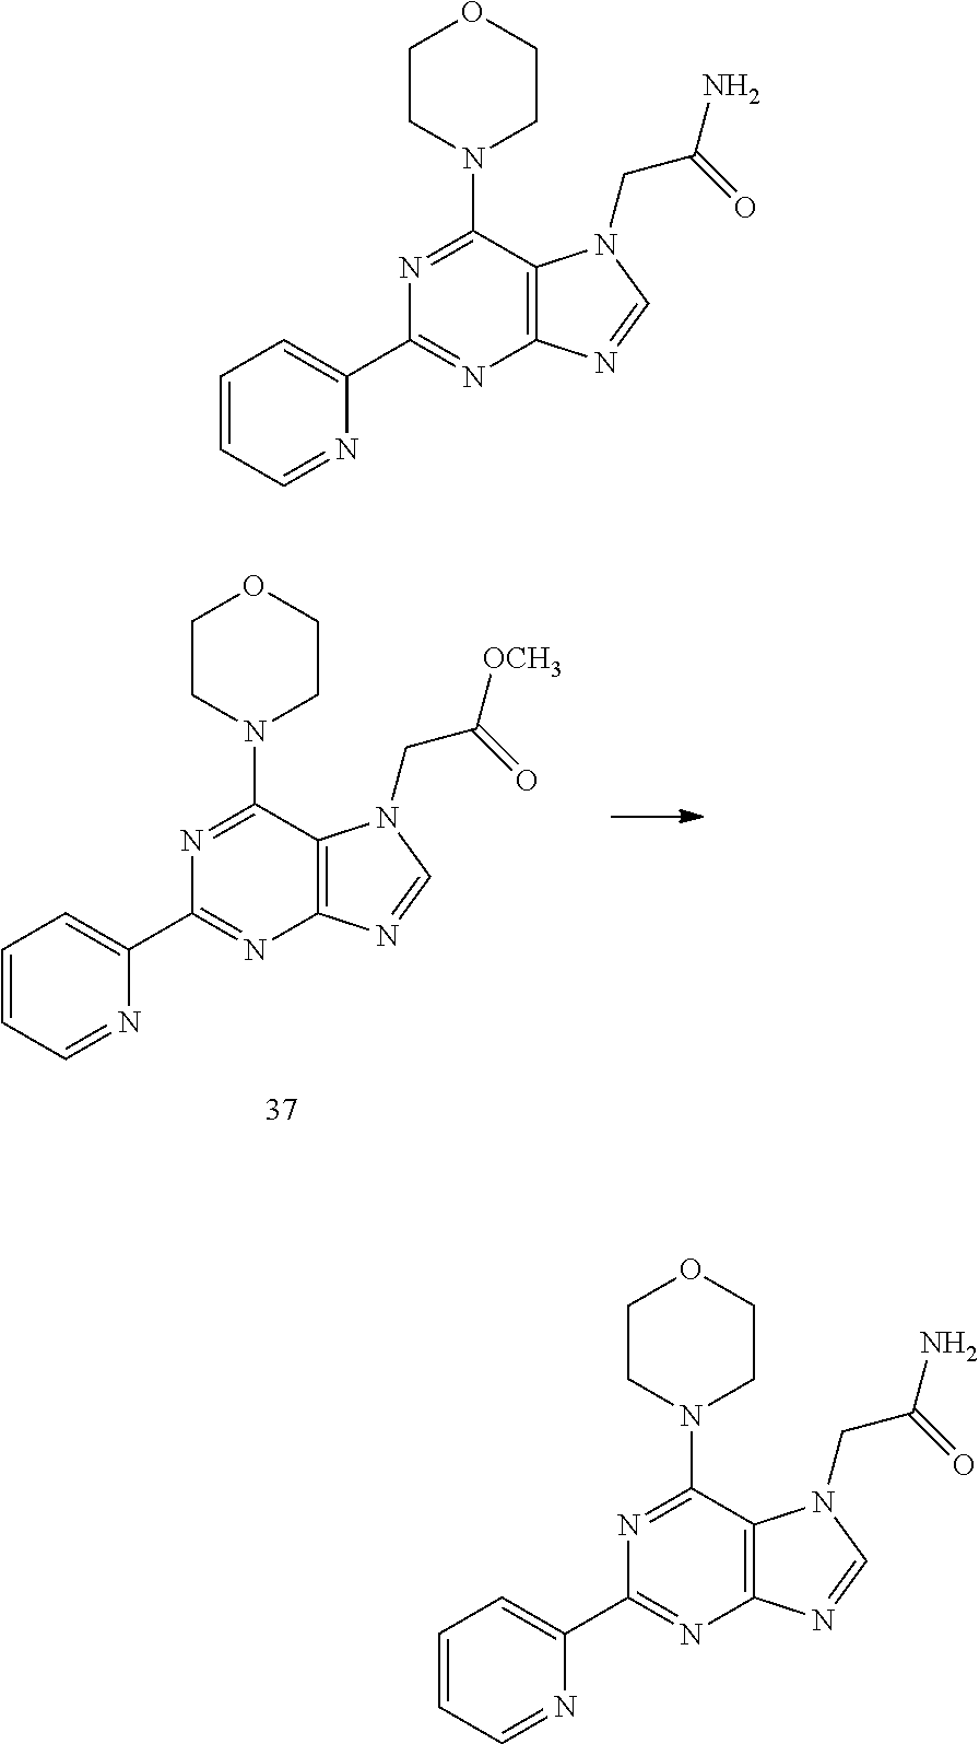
C1(C2=CC=CC=N2)=NC2=C(C(N3CCOCC3)=N1)N(CC([OCH3])=O)C=N2.C1(C2=CC=CC=N2)=NC2=C(C(N3CCOCC3)=N1)N(CC(N)=O)C=N2.C1(C2=CC=CC=N2)=NC2=C(C(N3CCOCC3)=N1)N(CC(N)=O)C=N2
